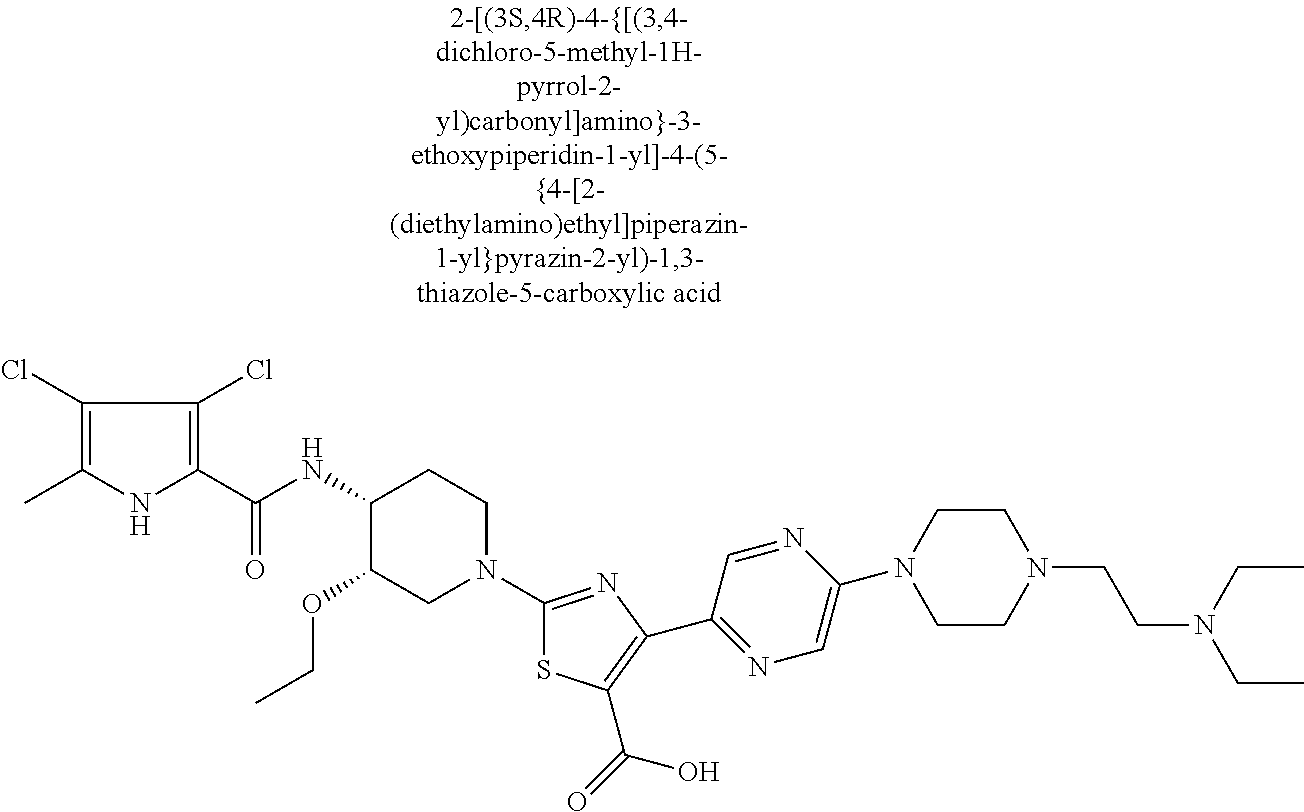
C1(Cl)=C(C)NC(C(NC2C(OCC)CN(C3=NC(C4=NC=C(N5CCN(CCN(CC)CC)CC5)N=C4)=C(C(=O)O)S3)CC2)=O)=C1Cl
